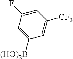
C1=C(F)C=C([(HO)2B])C=C1[CF3]
